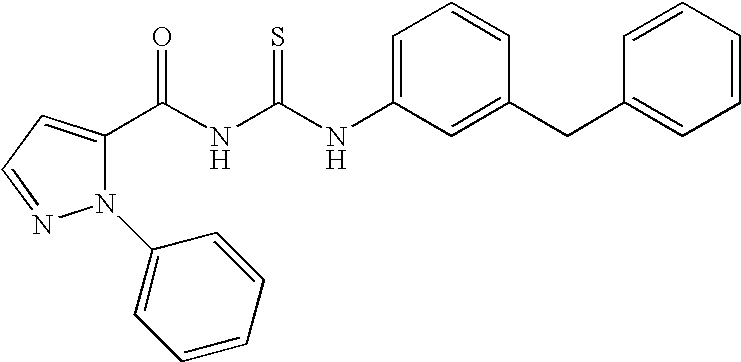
N(C(NC(=O)C1=CC=NN1C1=CC=CC=C1)=S)C1=CC=CC(CC2=CC=CC=C2)=C1
